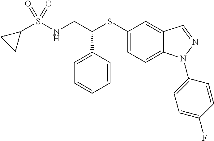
C1(SC(CNS(C2CC2)(=O)=O)C2=CC=CC=C2)=CC=C2C(=C1)C=NN2C1=CC=C(F)C=C1
